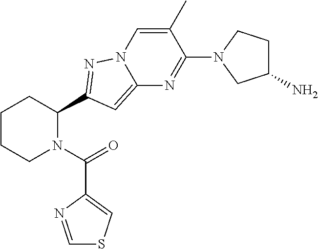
C1CCN(C(=O)C2=CSC=N2)C(C2=NN3C=C(C)C(N4CC(N)CC4)=NC3=C2)C1
